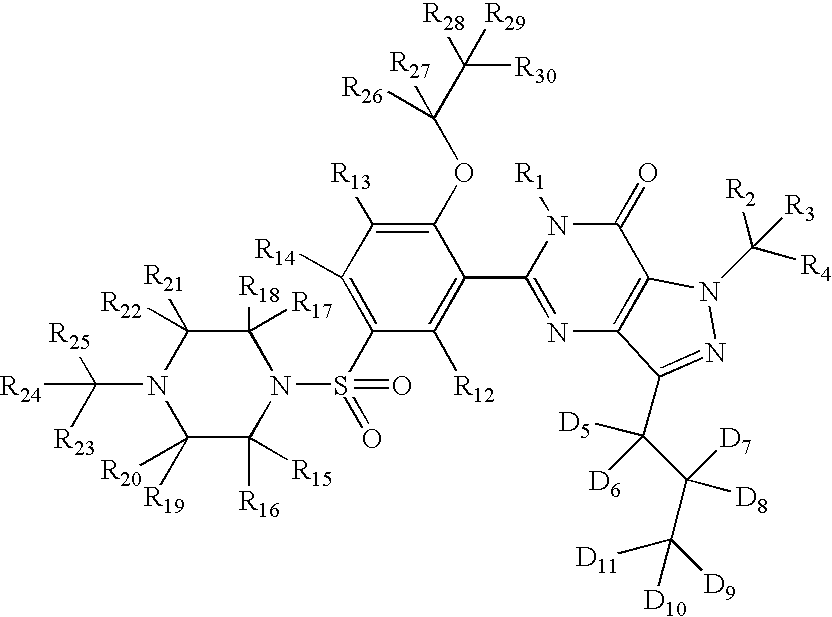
C1([R17])([R18])C([R22])([R21])N(C([R23])([R25])[R24])C([R20])([R19])C([R16])([R15])N1S(C1=C([R14])C([R13])=C(OC(C([R28])([R30])[R29])([R27])[R26])C(C2=NC3=C(C(=O)N2[R1])N(C([R4])([R2])[R3])N=C3C(C(C([D9])([D11])[D10])([D7])[D8])([D5])[D6])=C1[R12])(=O)=O
